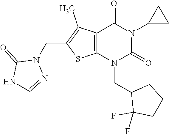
C12=C(N(CC3C(F)(F)CCC3)C(=O)N(C3CC3)C1=O)SC(CN1C(=O)NC=N1)=C2C
